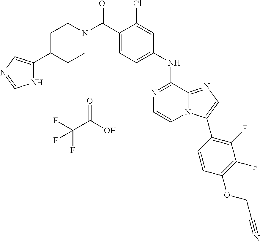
O=C(O)C(F)(F)F.C1(NC2=NC=CN3C2=NC=C3C2=C(F)C(F)=C(OCC#N)C=C2)=CC=C(C(N2CCC(C3=CN=CN3)CC2)=O)C(Cl)=C1
